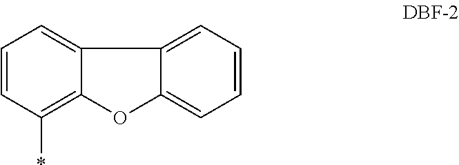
C1=CC(*)=C2C(=C1)C1=CC=CC=C1O2
